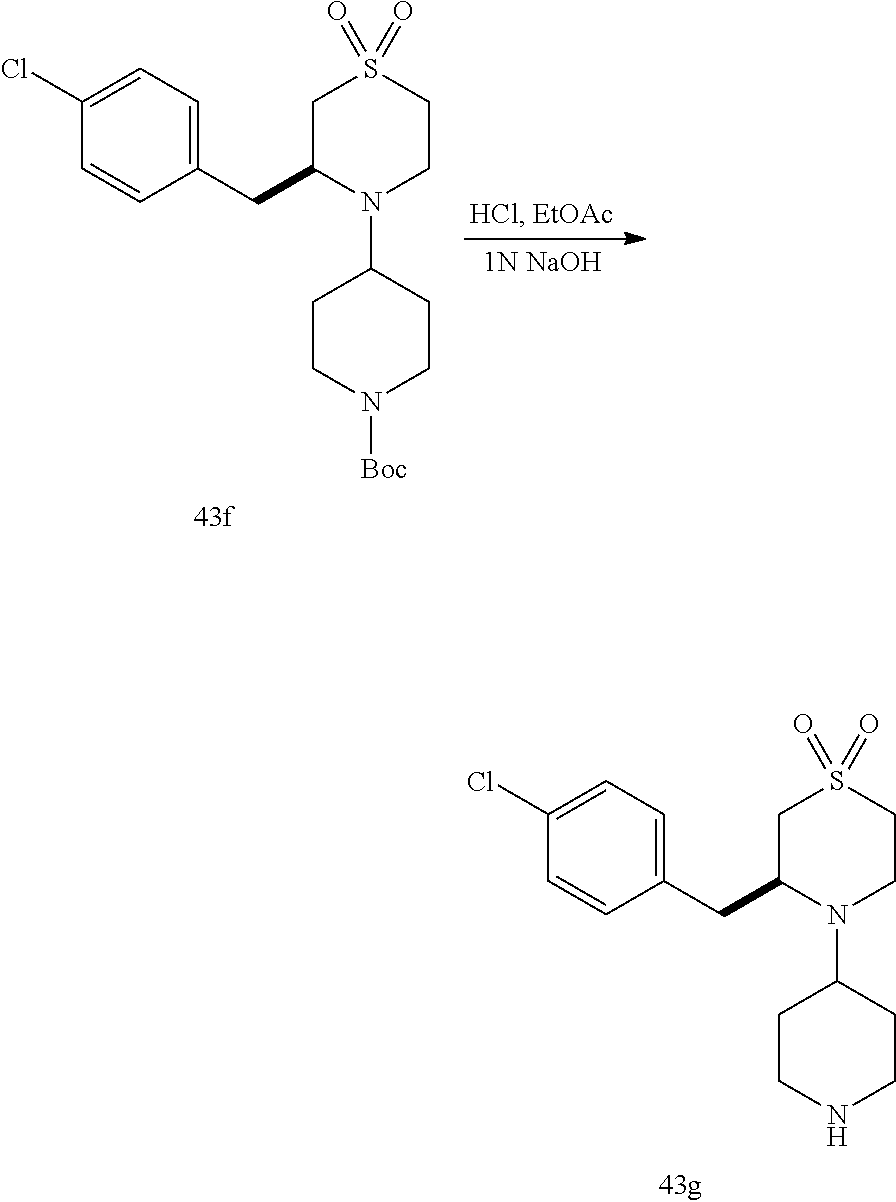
C1(CC2N(C3CCNCC3)CCS(=O)(=O)C2)=CC=C(Cl)C=C1.C1(CC2N(C3CCN([Boc])CC3)CCS(=O)(=O)C2)=CC=C(Cl)C=C1.[1N NaOH]
